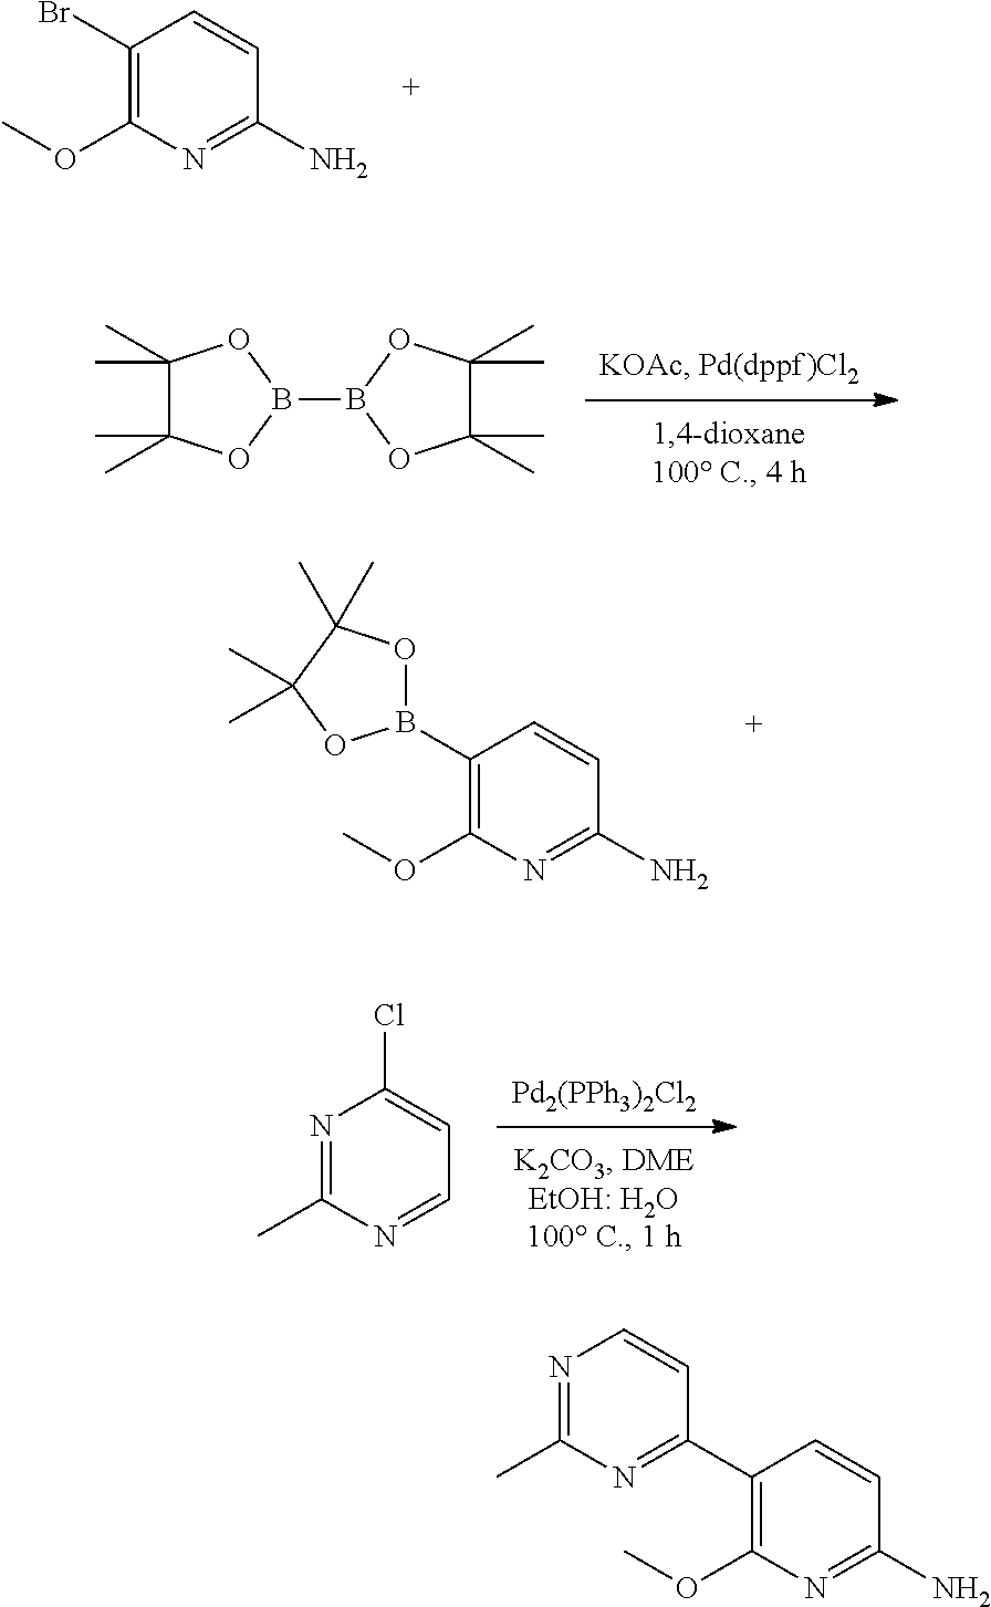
C1(Br)=C(OC)N=C(N)C=C1.C1(C)(C)C(C)(C)OB(B2OC(C)(C)C(C)(C)O2)O1.C1(B2OC(C)(C)C(C)(C)O2)=C(OC)N=C(N)C=C1.[Pd2(PPh3)2Cl2].N1=C(C)N=CC=C1Cl.N1=C(C)N=C(C2=C(OC)N=C(N)C=C2)C=C1
